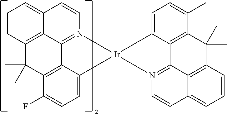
C12=CC=CC3=C1C1=N(C=C2)[Ir]2(C4=CC=C(F)C(=C14)C3(C)C)N1=C3C4=C(C(C)=CC=C42)C(C)(C)C2=C3C(=CC=C2)C=C1
